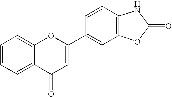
C1=CC=C2C(=C1)OC(C1=CC3=C(C=C1)NC(=O)O3)=CC2=O
